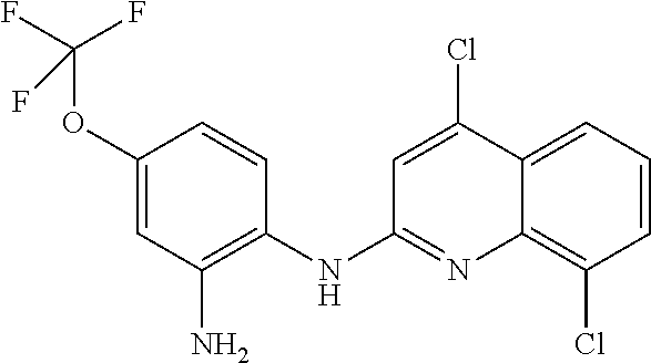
O(C1=CC(N)=C(NC2=NC3=C(Cl)C=CC=C3C(Cl)=C2)C=C1)C(F)(F)F
